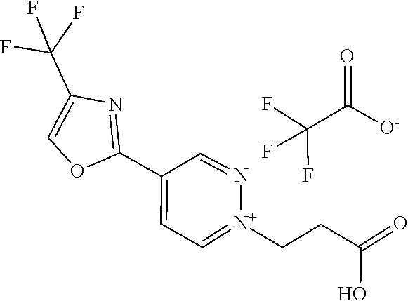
O1C(C2=CC=[N+](CCC(O)=O)N=C2)=NC(C(F)(F)F)=C1.FC(F)(F)C(=O)[O-]
